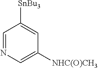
C1=NC=C([NHC(O)CH3])C=C1[SnBu3]
